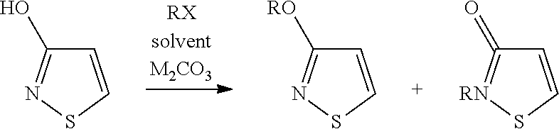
C1=CSN=C1O.C1=CSN=C1[RO].C1=CS[RN]=C1=O
